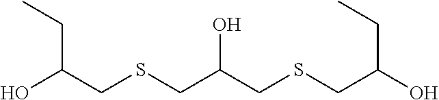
OC(CSCC(CSCC(O)CC)O)CC
